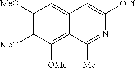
C1([MeO])=C([MeO])C([OMe])=C2C(=C1)C=C([OTf])N=C2[Me]
